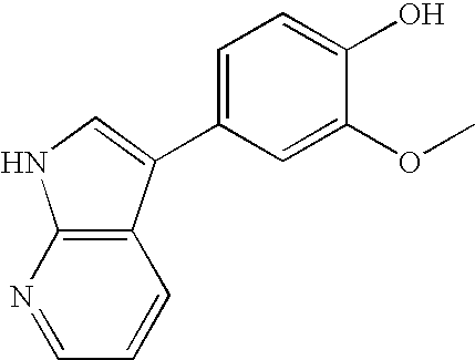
C1(OC)=CC(C2=CNC3=C2C=CC=N3)=CC=C1O
